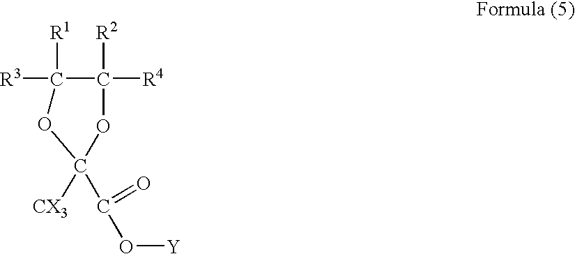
[R3]C1([R1])C([R4])([R2])OC([CX3])(C(O[Y])=O)O1
